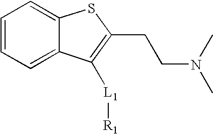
C1=CC=C2C(=C1)SC(CCN(C)C)=C2[L1][R1]
